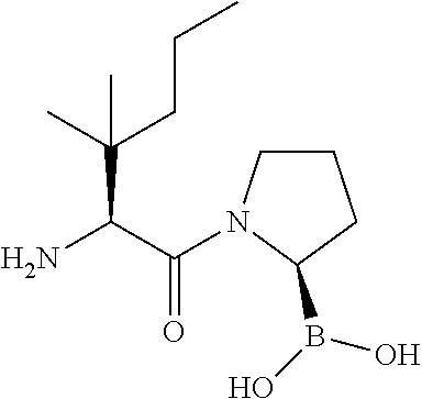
NC(C(=O)N1CCCC1B(O)O)C(C)(CCC)C
